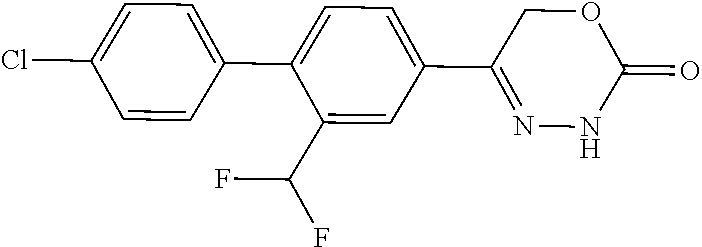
C1(C(F)F)=CC(C2=NNC(=O)OC2)=CC=C1C1=CC=C(Cl)C=C1
